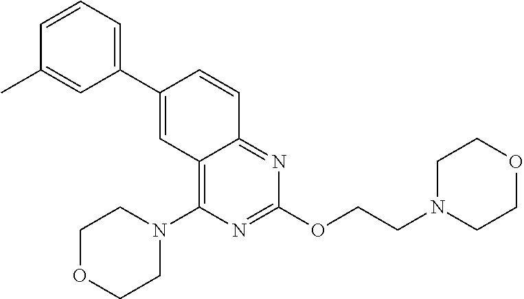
C1(C2=CC3=C(N4CCOCC4)N=C(OCCN4CCOCC4)N=C3C=C2)=CC=CC(C)=C1
